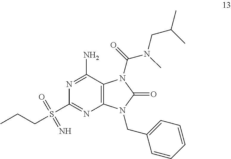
N1=C(N)C2=C(N=C1S(=O)(=N)CCC)N(CC1=CC=CC=C1)C(=O)N2C(N(CC(C)C)C)=O
